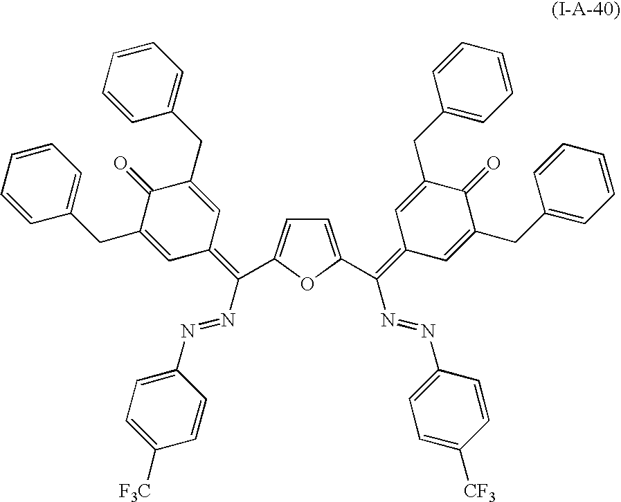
C1=C(C(=C2C=C(CC3=CC=CC=C3)C(=O)C(CC3=CC=CC=C3)=C2)N=NC2=CC=C([CF3])C=C2)OC(C(=C2C=C(CC3=CC=CC=C3)C(=O)C(CC3=CC=CC=C3)=C2)N=NC2=CC=C([F3C])C=C2)=C1
